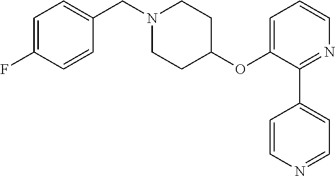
C1=C(F)C=CC(CN2CCC(OC3=CC=CN=C3C3=CC=NC=C3)CC2)=C1
